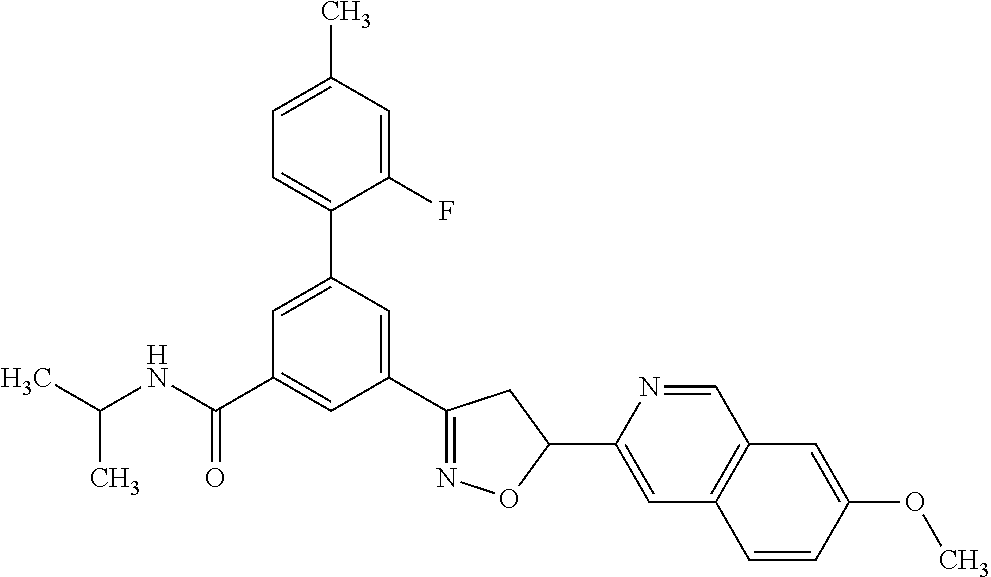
CC(NC(C1=CC(C2=NOC(C3=CC4=C(C=N3)C=C(OC)C=C4)C2)=CC(C2=CC=C(C)C=C2F)=C1)=O)C
